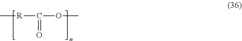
C[R]C(OC)=O
